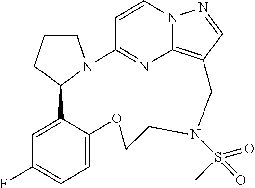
C1CCC2N1C1=NC3=C(C=NN3C=C1)CN(S(=O)(C)=O)CCOC1=CC=C(F)C=C21
